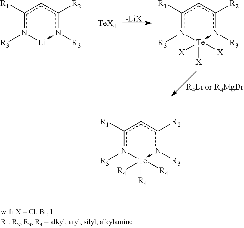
c1([R1])n([R3])[Li]-n([R3])c([R2])c1.[-LiX].c1([R1])n([R3])[Te]([X])([X])([X])-n([R3])c([R2])c1.c1([R1])n([R3])[Te]([R4])([R4])([R4])-n([R3])c([R2])c1
